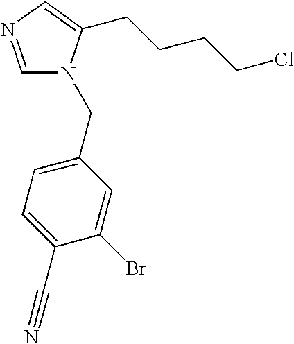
C1=NC=C(CCCCCl)N1CC1=CC=C(C#N)C(Br)=C1
